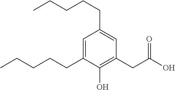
C1(CC(O)=O)=C(O)C(CCCCC)=CC(CCCCC)=C1
